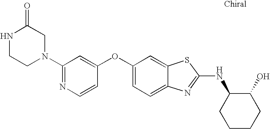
N1=C(N2CC(=O)NCC2)C=C(OC2=CC=C3C(=C2)SC(NC2CCCCC2O)=N3)C=C1
